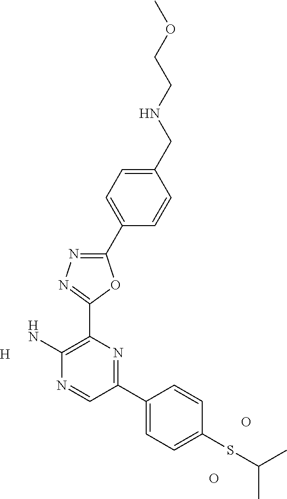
[H].NC1=C(C2=NN=C(C3=CC=C(CNCCOC)C=C3)O2)N=C(C2=CC=C(SC(C)C)C=C2)C=N1.O.O
